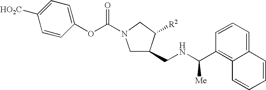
C1C(CNC(C2=C3C(=CC=C2)C=CC=C3)[Me])C([R2])CN1C(OC1=CC=C([HO2C])C=C1)=O
